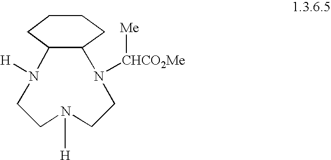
N1([H])CCN([H])CCN([CHCO2Me][Me])C2C1CCCC2
